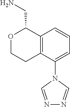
C12=C(C(N3C=NN=C3)=CC=C1)CCOC2CN
